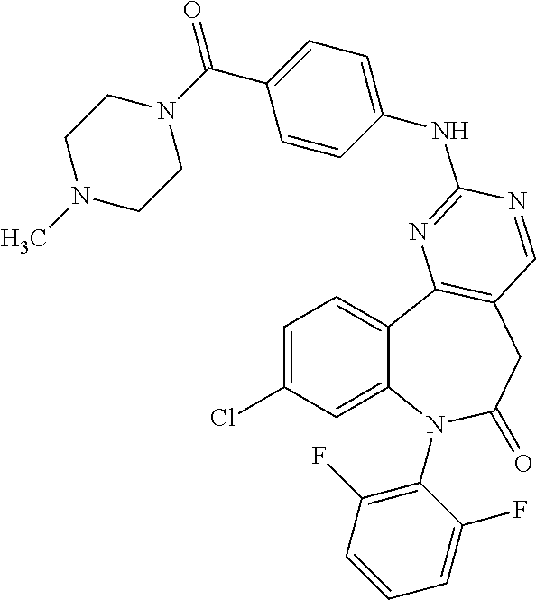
C1=C(Cl)C=C2C(=C1)C1=C(CC(=O)N2C2=C(F)C=CC=C2F)C=NC(NC2=CC=C(C(N3CCN(C)CC3)=O)C=C2)=N1
